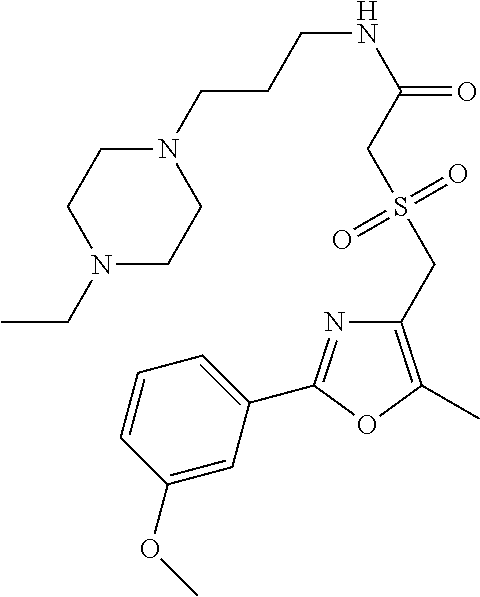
C1=CC(OC)=CC(C2=NC(CS(CC(NCCCN3CCN(CC)CC3)=O)(=O)=O)=C(C)O2)=C1
